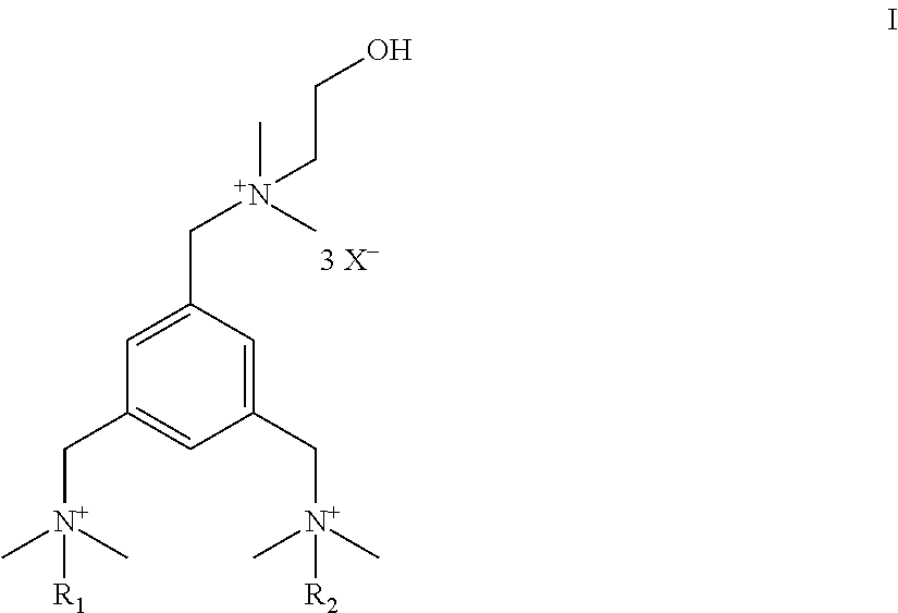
C1=C(C[N+](C)(CCO)C)C=C(C[N+](C)(C)[R2])C=C1C[N+](C)(C)[R1]
